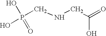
P(CNCC(=O)O)(O)(O)=O
